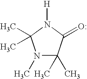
[H]N1C(C)(C)N(C)C(C)(C)C1=O
